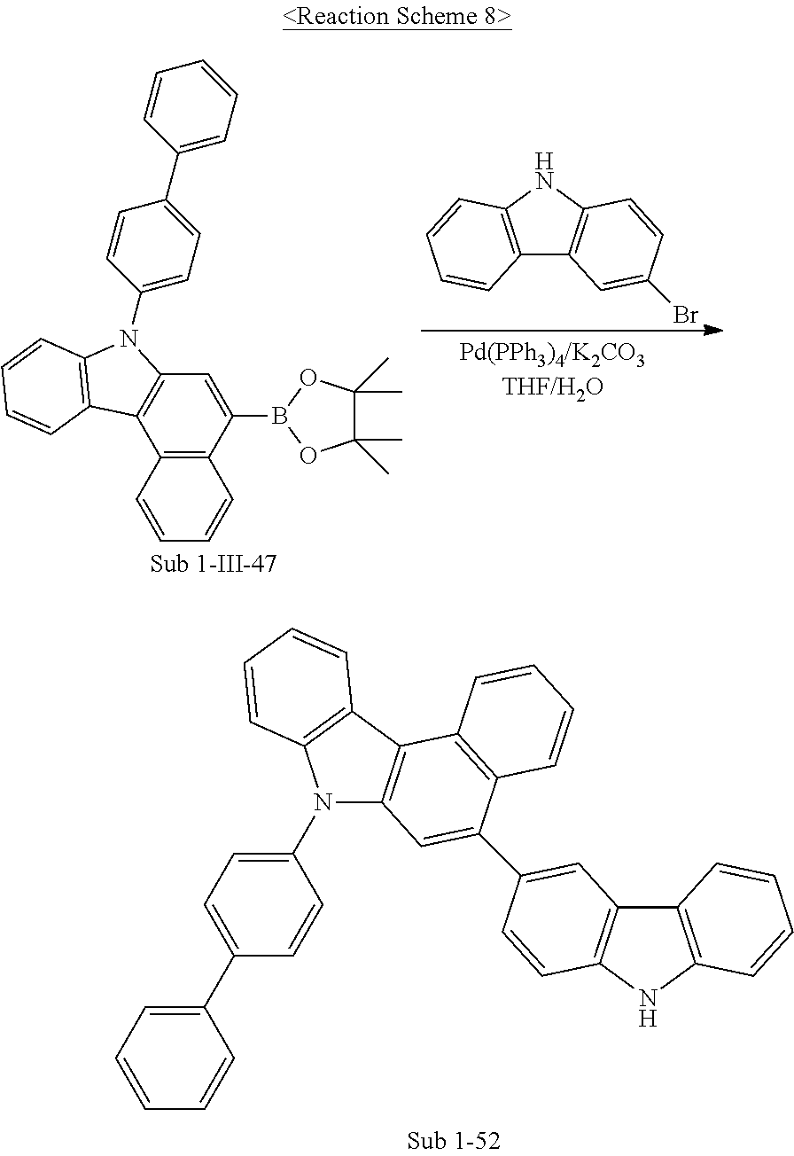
C12=C(C(B3OC(C)(C)C(C)(C)O3)=CC3=C1C1=C(N3C3=CC=C(C4=CC=CC=C4)C=C3)C=CC=C1)C=CC=C2.C12=C(NC3=C1C=C(Br)C=C3)C=CC=C2.N1(C2=CC=C(C3=CC=CC=C3)C=C2)C2=C(C3=C1C=CC=C3)C1=C(C(C3=CC4=C(NC5=C4C=CC=C5)C=C3)=C2)C=CC=C1
